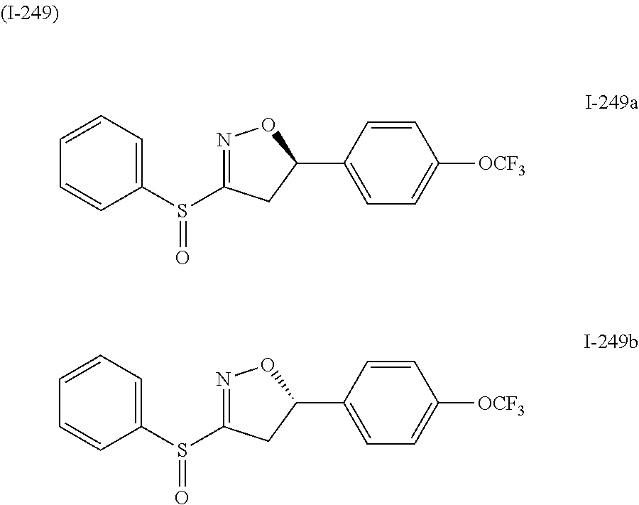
C1=CC=CC=C1S(C1=NOC(C2=CC=C([OCF3])C=C2)C1)=O.C1=CC=CC=C1S(C1=NOC(C2=CC=C([OCF3])C=C2)C1)=O
